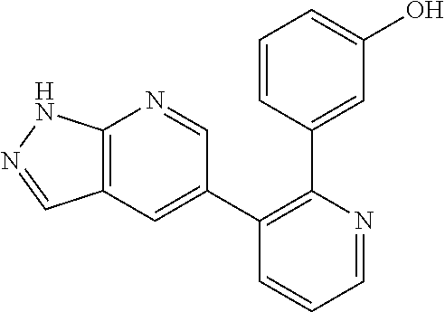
C12=C(C=C(C3=C(C4=CC(O)=CC=C4)N=CC=C3)C=N1)C=NN2
